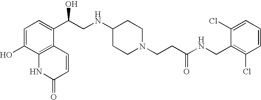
C1=C(O)C2=C(C(C(CNC3CCN(CCC(NCC4=C(Cl)C=CC=C4Cl)=O)CC3)O)=C1)C=CC(=O)N2
